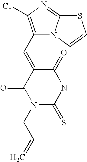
C1(C=C2C(=O)NC(=S)N(CC=C)C2=O)=C(Cl)N=C2N1C=CS2
